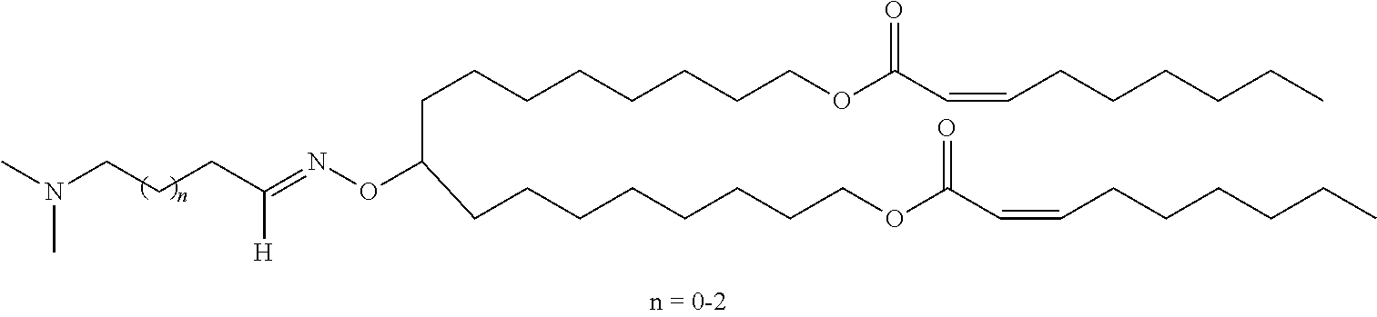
N(CCCC(=NOC(CCCCCCCCOC(C=CCCCCCC)=O)CCCCCCCCOC(C=CCCCCCC)=O)[H])(C)C
